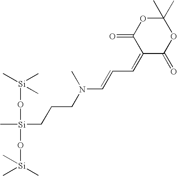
[Si](O[Si](C)(CCCN(C=CC=C1C(=O)OC(C)(C)OC1=O)C)O[Si](C)(C)C)(C)(C)C
